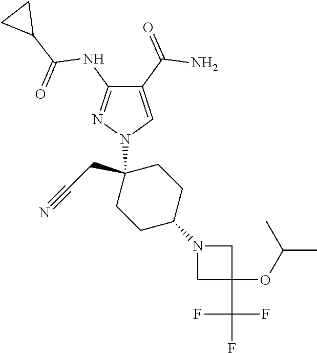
C1(C(=O)N)=CN(C2(CC#N)CCC(N3CC(OC(C)C)(C(F)(F)F)C3)CC2)N=C1NC(C1CC1)=O
